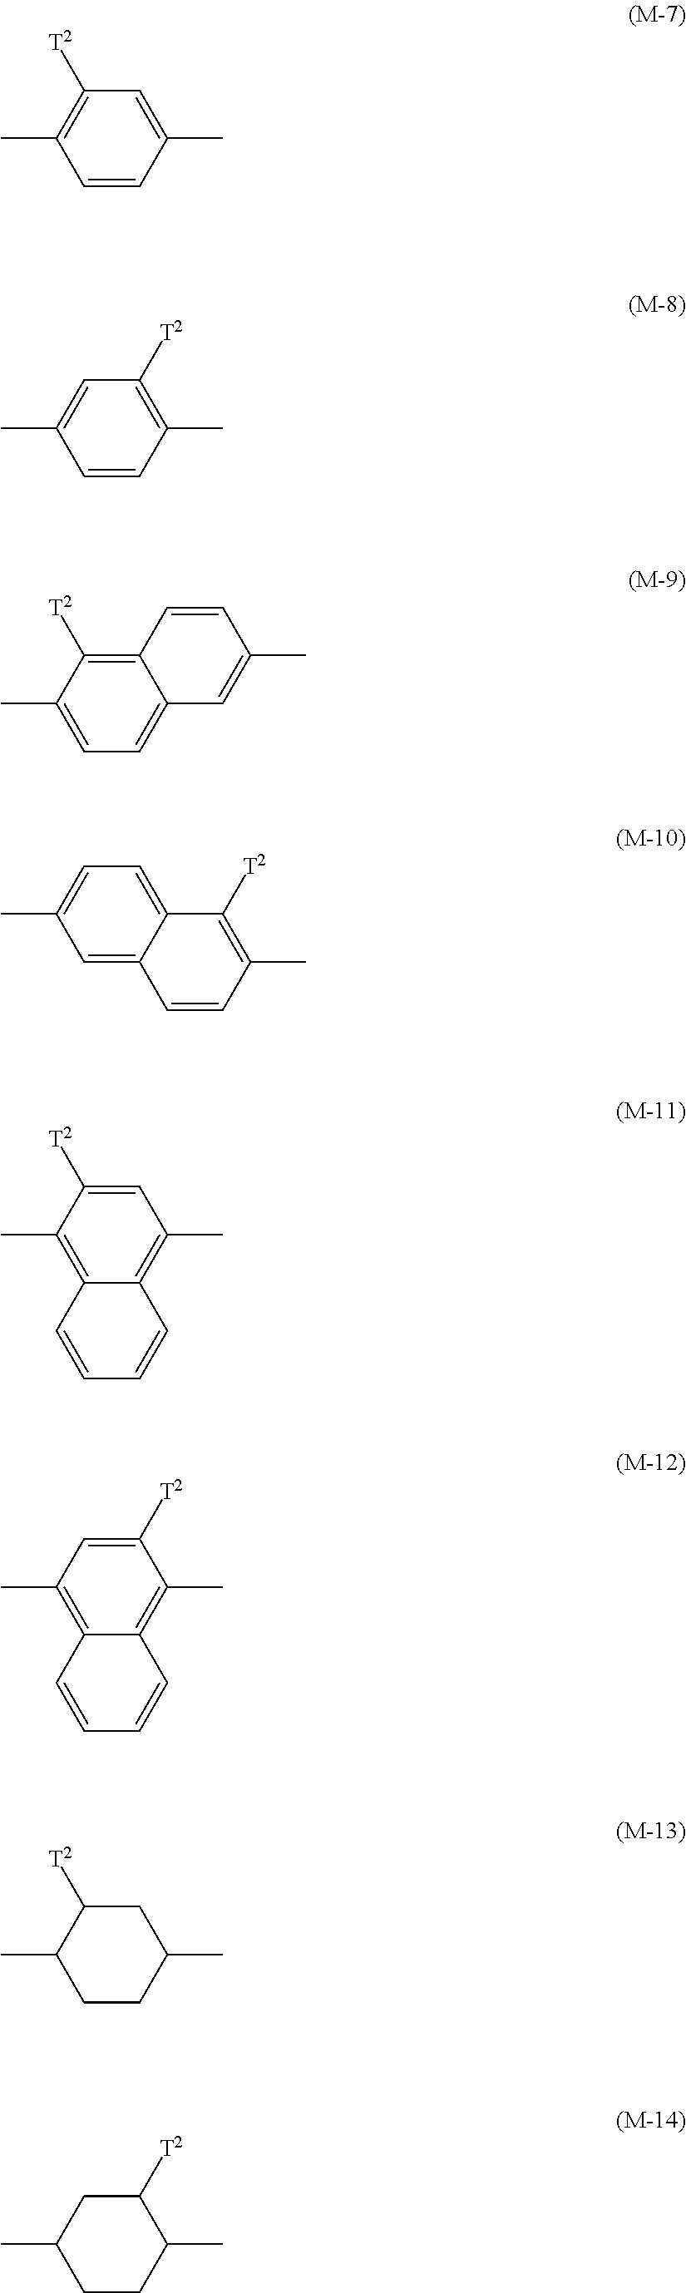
C1([T2])=C(C)C=CC(C)=C1.C1=C(C)C=CC(C)=C1[T2].C1([T2])=C2C(=CC=C1C)C=C(C)C=C2.C12=CC=C(C)C=C1C=CC(C)=C2[T2].C1([T2])=CC(C)=C2C(=C1C)C=CC=C2.C1=C([T2])C(C)=C2C(=C1C)C=CC=C2.C1([T2])C(C)CCC(C)C1.C1C(C)CCC(C)C1[T2]
